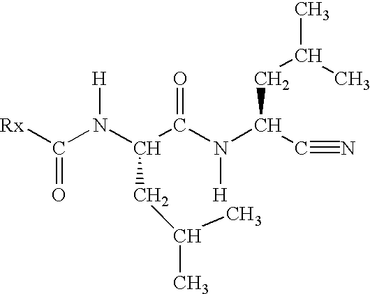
[Rx]C(N(C(C(N(C(C#N)CC(C)C)[H])=O)CC(C)C)[H])=O
